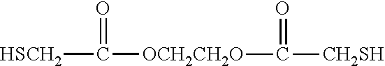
[HSCH2]C([OCH2CH2O]C([CH2SH])=O)=O
